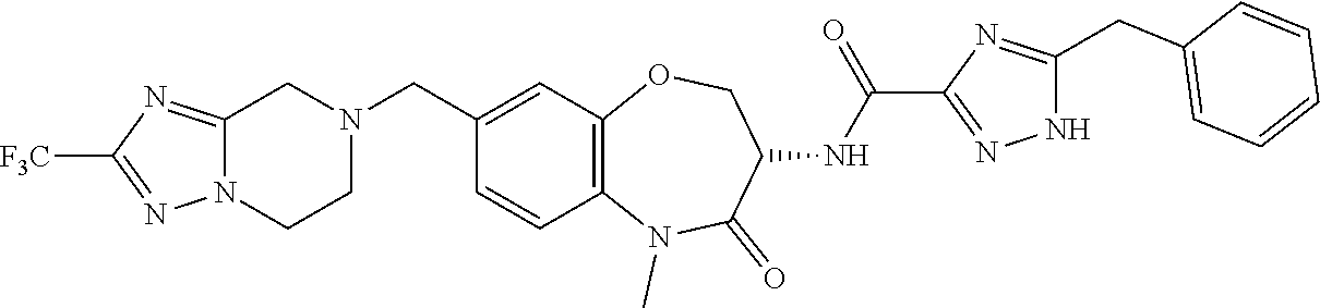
C1(CN2CC3=NC([F3C])=NN3CC2)=CC2=C(C=C1)N(C)C(=O)C(NC(C1=NNC(CC3=CC=CC=C3)=N1)=O)CO2
